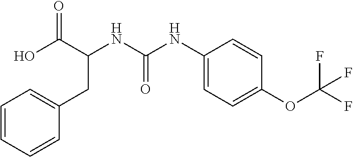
C1(CC(NC(=O)NC2=CC=C(OC(F)(F)F)C=C2)C(O)=O)=CC=CC=C1
